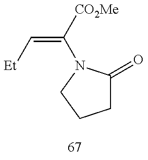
[Et]C=C([CO2Me])N1C(=O)CCC1
